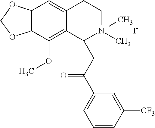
C12=C(C(OC)=C3C(=C1)CC[N+](C)(C)C3CC(C1=CC=CC([CF3])=C1)=O)OCO2.[I-]
